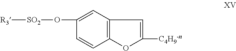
C1(O[SO2][R3])=CC2=C(C=C1)OC([C4H9-n])=C2
